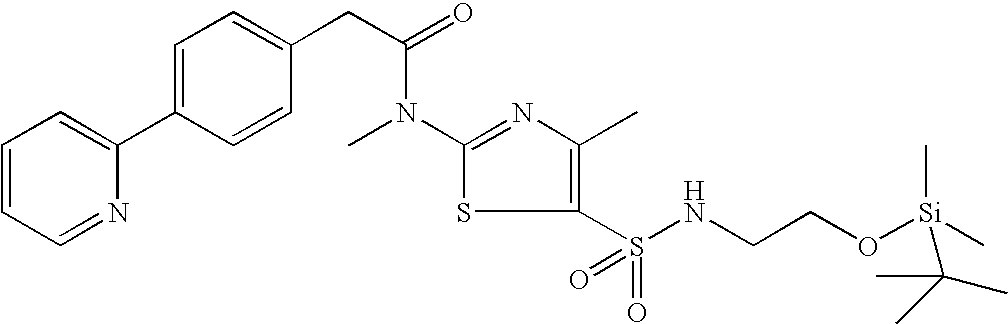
C1(N(C(CC2=CC=C(C3=CC=CC=N3)C=C2)=O)C)=NC(C)=C(S(NCCO[Si](C)(C)C(C)(C)C)(=O)=O)S1
